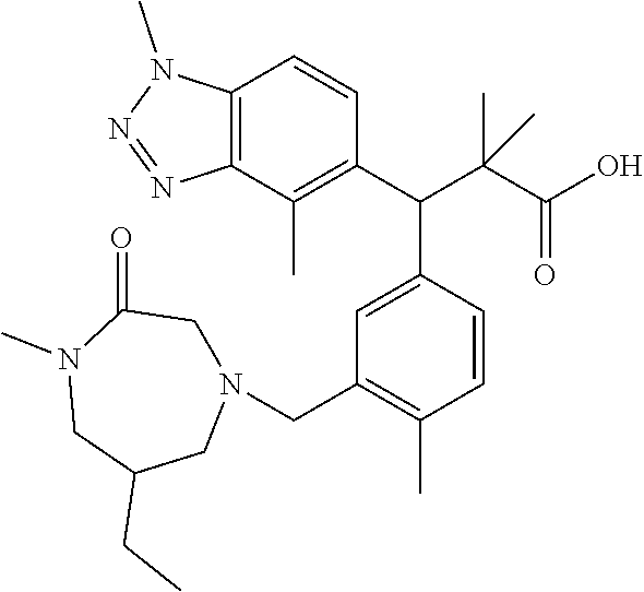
C12=C(C(C)=C(C(C(C(O)=O)(C)C)C3=CC(CN4CC(=O)N(C)CC(CC)C4)=C(C)C=C3)C=C1)N=NN2C
